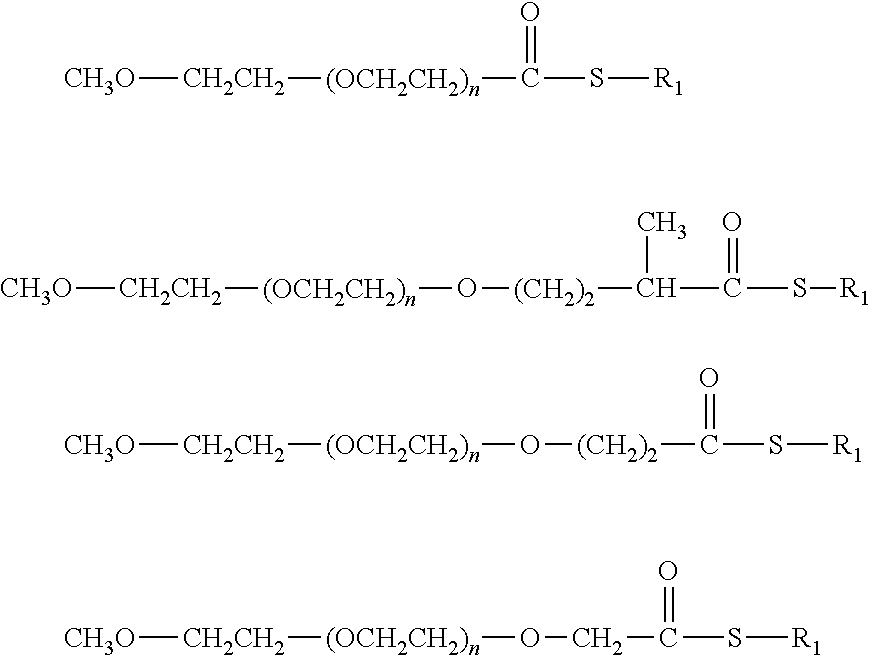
[CH3O][CH2CH2][(OCH2CH2)n]C(S[R1])=O.[CH3O][CH2CH2][(OCH2CH2)n]O[(CH2)2]C(C(S[R1])=O)C.[CH3O][CH2CH2][(OCH2CH2)n]O[(CH2)2]C(S[R1])=O.[CH3O][CH2CH2][(OCH2CH2)n]OCC(S[R1])=O
